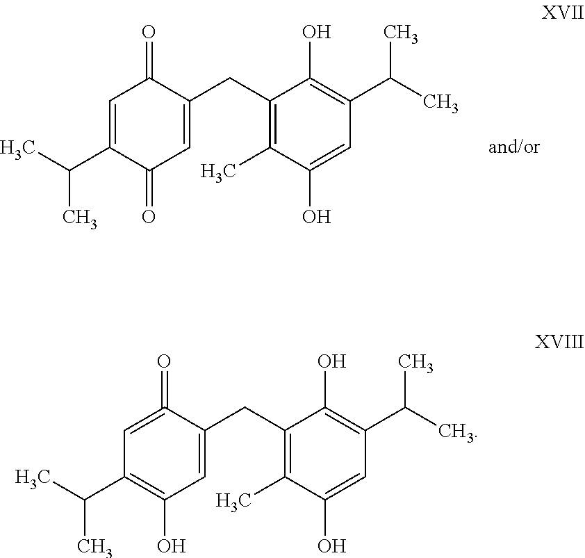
C1=C(C(C)C)C(=O)C=C(CC2=C(C)C(O)=CC(C(C)C)=C2O)C1=O.C1=C(=O)C(CC2=C(C)C(O)=CC(C(C)C)=C2O)=CC(O)=C1C(C)C
